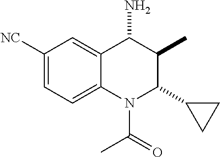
C1([NC])=CC=C2C(=C1)C(N)C(C)C(C1CC1)N2C(=O)C
